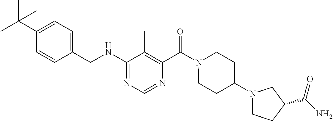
C1=CC(CNC2=NC=NC(C(=O)N3CCC(N4CCC(C(N)=O)C4)CC3)=C2C)=CC=C1C(C)(C)C
